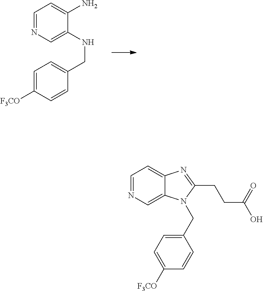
C1=NC=C(NCC2=CC=C([F3CO])C=C2)C(N)=C1.C1=NC=C2C(=C1)N=C(CCC(O)=O)N2CC1=CC=C([F3CO])C=C1
